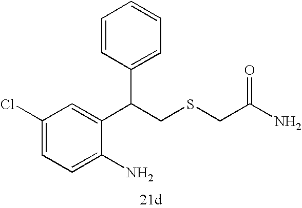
C1=C(N)C(C(CSCC(=O)N)C2=CC=CC=C2)=CC(Cl)=C1
